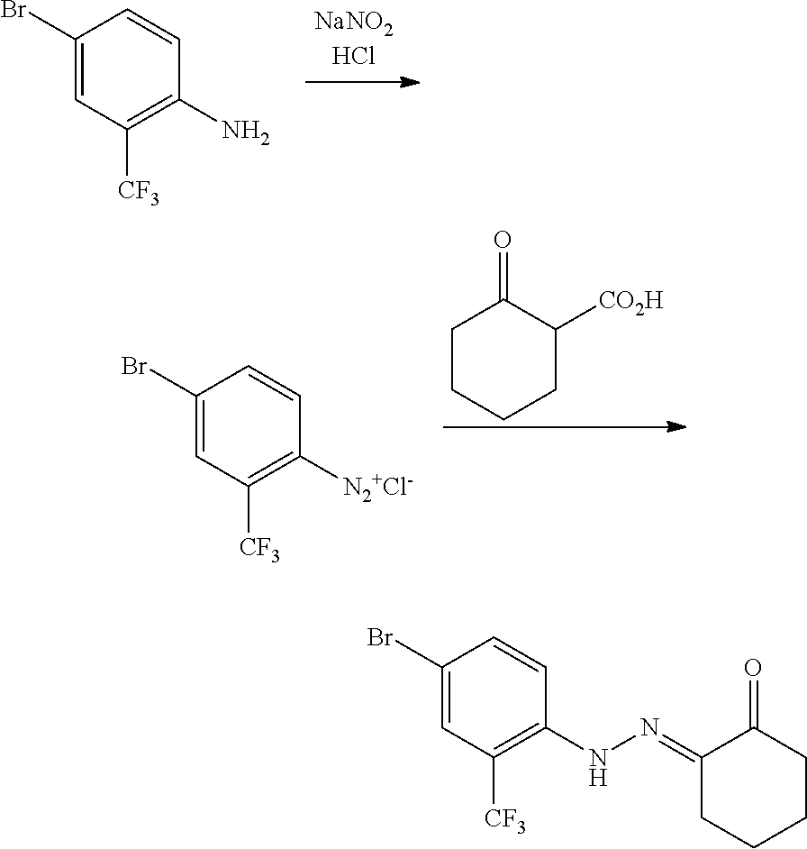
C1(Br)=CC([CF3])=C(N)C=C1.C1CCCC([CO2H])C1=O.C1(Br)=CC([CF3])=C([N2+Cl-])C=C1.C1(Br)=CC([CF3])=C(NN=C2CCCCC2=O)C=C1
